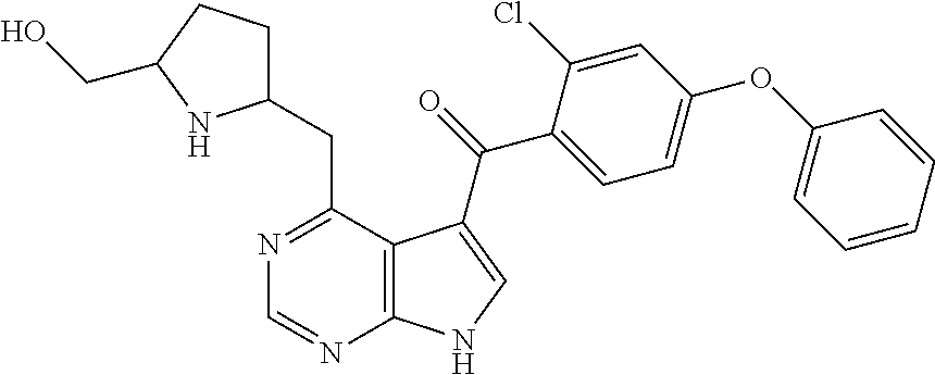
N1=C(CC2CCC(CO)N2)C2=C(N=C1)NC=C2C(=O)C1=CC=C(OC2=CC=CC=C2)C=C1Cl
